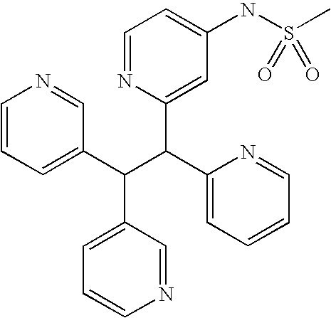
C1=CC=C(C(C(C2=CC=CC=N2)C2=CC(NS(C)(=O)=O)=CC=N2)C2=CC=CN=C2)C=N1
